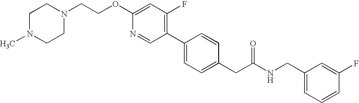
C(OC1=CC(F)=C(C2=CC=C(CC(NCC3=CC=CC(F)=C3)=O)C=C2)C=N1)CN1CCN(C)CC1
